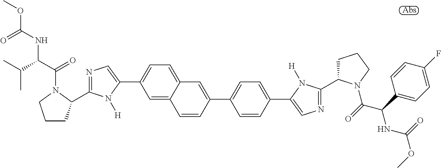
COC(=O)NC(C(C)C)C(N1C(C2=NC=C(C3=CC=C4C(=C3)C=CC(C3=CC=C(C5=CN=C(C6CCCN6C(=O)C(C6=CC=C(F)C=C6)NC(OC)=O)N5[H])C=C3)=C4)N2[H])CCC1)=O
